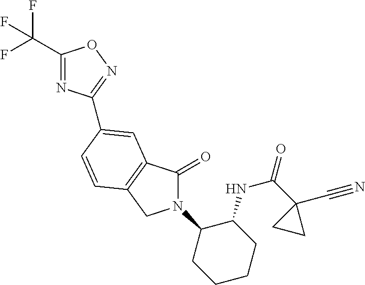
C1(C(F)(F)F)=NC(C2=CC3=C(CN(C4CCCCC4NC(=O)C4(C#N)CC4)C3=O)C=C2)=NO1
